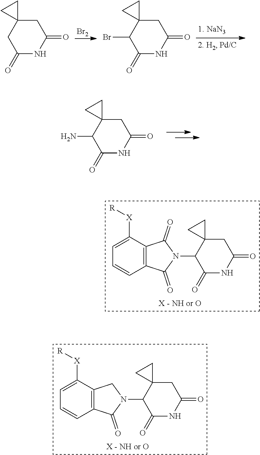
C12=C(C([X][R])=CC=C1)C(=O)N(C1C(=O)NC(=O)CC13CC3)C2=O.C12=C(C([X][R])=CC=C1)CN(C1C(=O)NC(=O)CC13CC3)C2=O.[Br2].C1(=O)NC(=O)CC2(C1)CC2.C1(=O)NC(=O)CC2(C1Br)CC2.C1(=O)NC(=O)CC2(C1N)CC2
